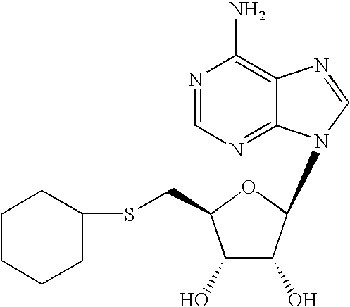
N1=CN=C2C(=C1N)N=CN2C1C(O)C(O)C(CSC2CCCCC2)O1
